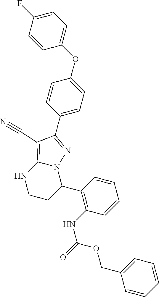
C1=C(OC2=CC=C(C3=NN4C(=C3C#N)NCCC4C3=C(NC(=O)OCC4=CC=CC=C4)C=CC=C3)C=C2)C=CC(F)=C1
